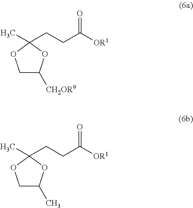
C1C([CH2OR9])OC(C)(CCC([OR1])=O)O1.C1C(C)OC(C)(CCC([OR1])=O)O1
